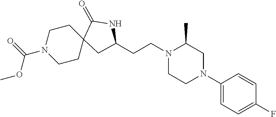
C1(N2CC(C)N(CCC3CC4(CCN(C(=O)OC)CC4)C(=O)N3)CC2)=CC=C(F)C=C1
